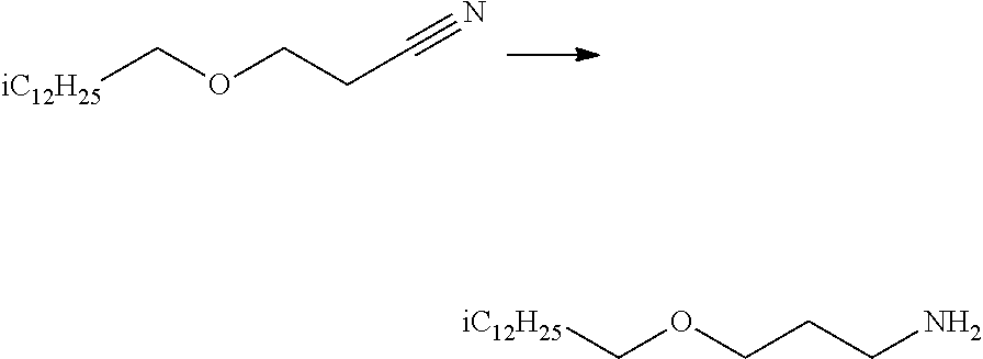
[iC12H25]COCCC#N.C(OCCCN)[iC12H25]
